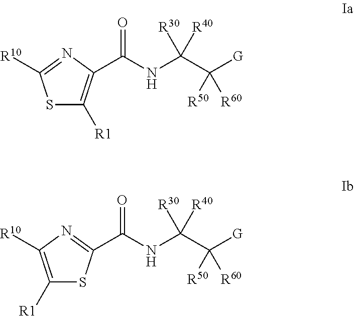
S1C([R1])=C(C(NC(C([G])([R50])[R60])([R30])[R40])=O)N=C1[R10].C1([R1])=C([R10])N=C(C(NC(C([G])([R50])[R60])([R30])[R40])=O)S1
